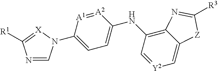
C1=C(N2C=NC([R1])=[X]2)[A1]=[A2]C(NC2=C3C(=C[Y2]=C2)[Z]C([R3])=N3)=C1
